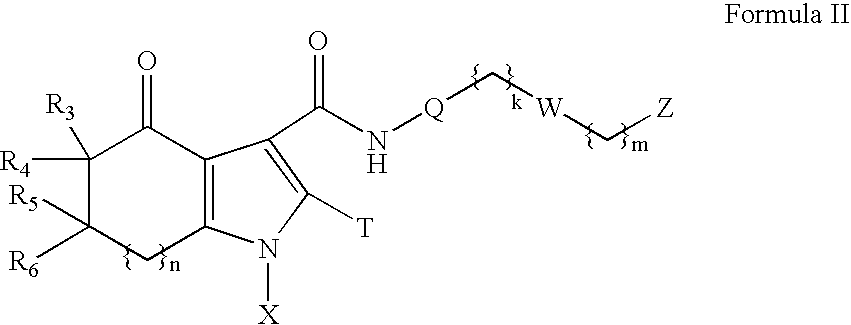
C12=C(C(C(=O)N[Q]C[W]C[Z])=C([T])N1[X])C(=O)C([R4])([R3])C([R6])([R5])C2
